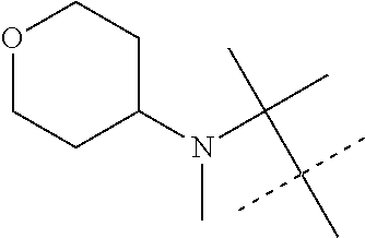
O1CCC(N(C(C)(C)C(C)(C)C)C)CC1
